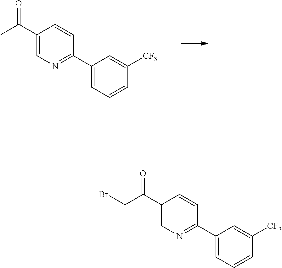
C1(C(C)=O)=CN=C(C2=CC=CC([CF3])=C2)C=C1.C1(C(CBr)=O)=CN=C(C2=CC=CC([CF3])=C2)C=C1
